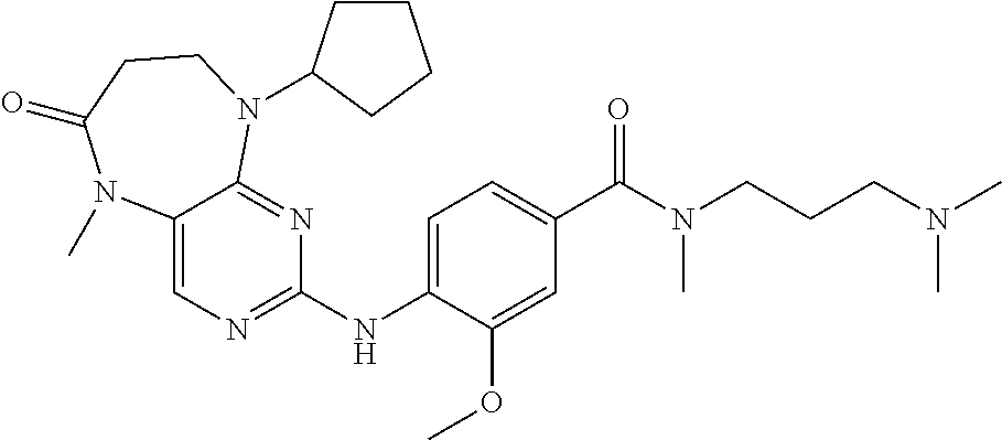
C1(NC2=NC=C3C(=N2)N(C2CCCC2)CCC(=O)N3C)=CC=C(C(N(CCCN(C)C)C)=O)C=C1OC
